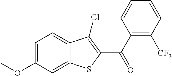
C1=C(OC)C=C2C(=C1)C(Cl)=C(C(C1=C([CF3])C=CC=C1)=O)S2
